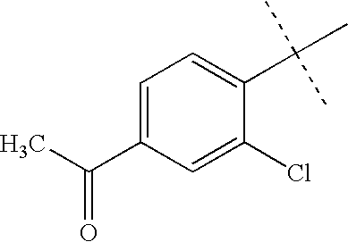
C1=C(C(C)=O)C=C(Cl)C(C(C)(C)C)=C1
